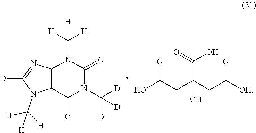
[H]C([H])([H])N1C(=O)N(C([D])([D])[D])C(=O)C2=C1N=C([D])N2C([H])([H])[H].C(C(O)(C(=O)O)CC(=O)[OH])C(O)=O
